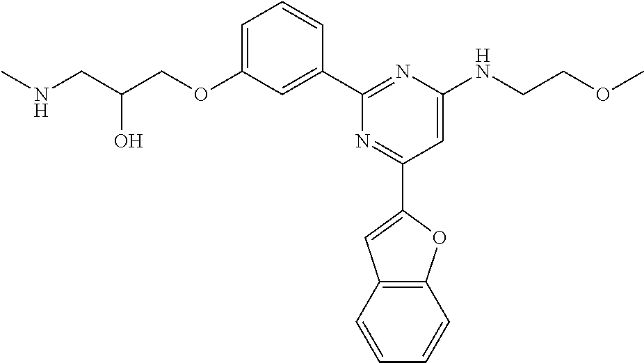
C1=C(OCC(CNC)O)C=C(C2=NC(NCCOC)=CC(C3=CC4=C(O3)C=CC=C4)=N2)C=C1
